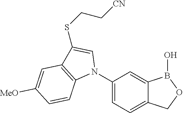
C1(N2C=C(SCC[CN])C3=C2C=CC([MeO])=C3)=CC=C2C(=C1)B(O)OC2
